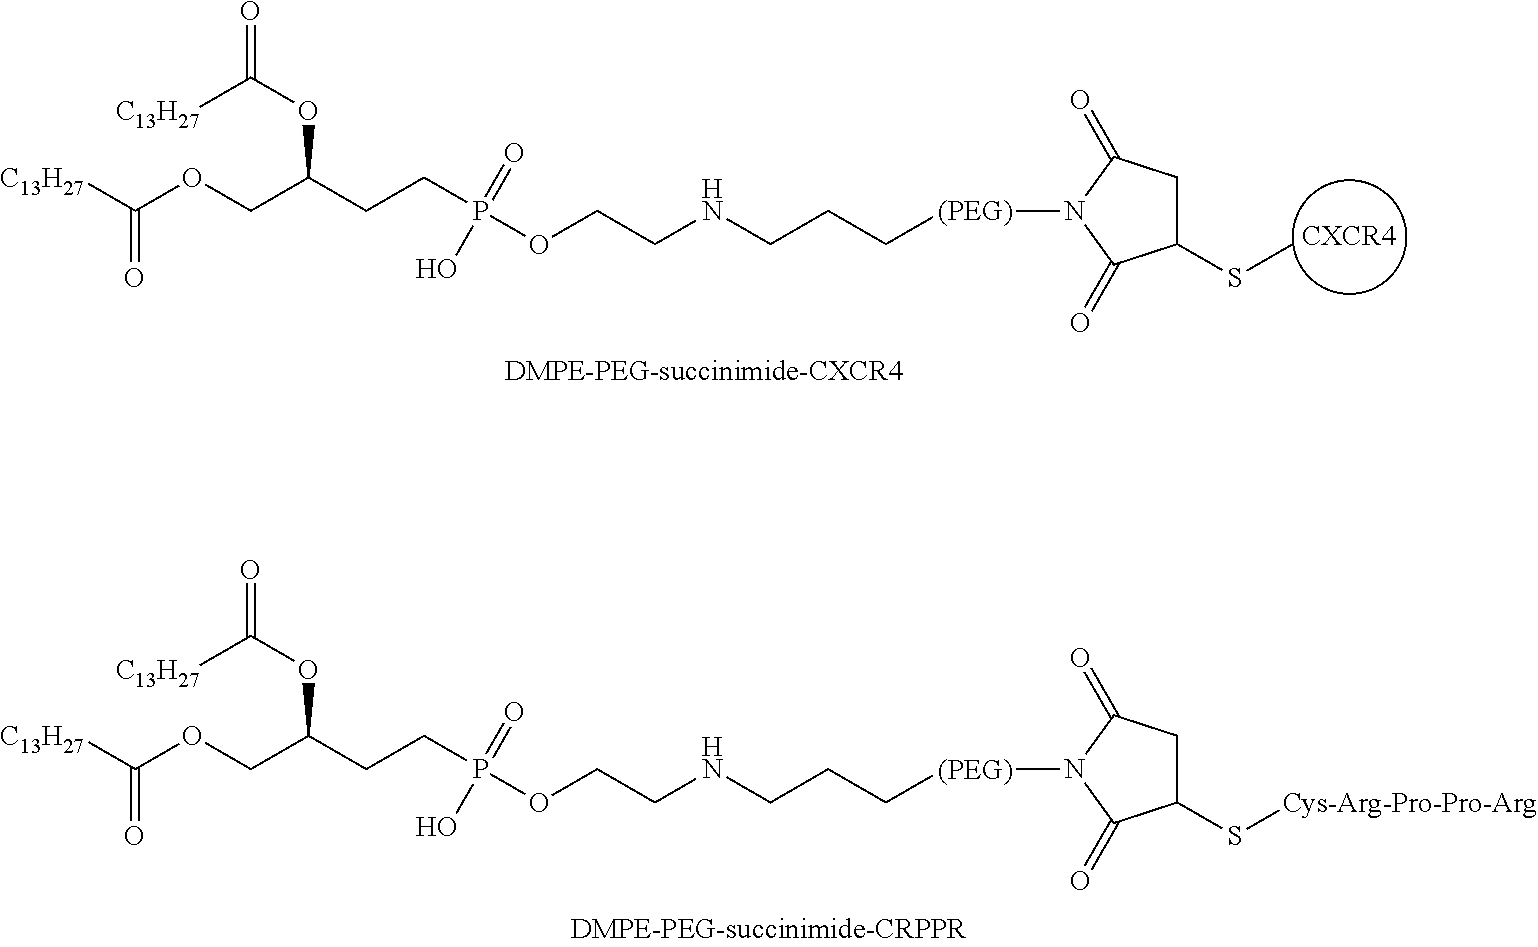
[CXCR4].O=C(OC(CCP(OCCNCCC[(PEG)]N1C(=O)C(SC)CC1=O)(=O)O)COC([C13H27])=O)[C13H27].O=C(OC(CCP(OCCNCCC[(PEG)]N1C(=O)C(S[Cys-Arg-Pro-Pro-Arg])CC1=O)(=O)O)COC([C13H27])=O)[C13H27]
